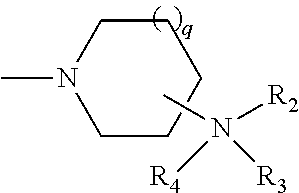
C1N(C)CCCC1.CN([R2])([R4])[R3]
